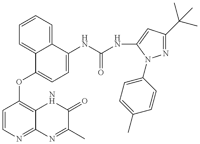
C1=CN=C2C(=C1OC1=CC=C(NC(=O)NC3=CC(C(C)(C)C)=NN3C3=CC=C(C)C=C3)C3=CC=CC=C13)NC(=O)C(C)=N2
